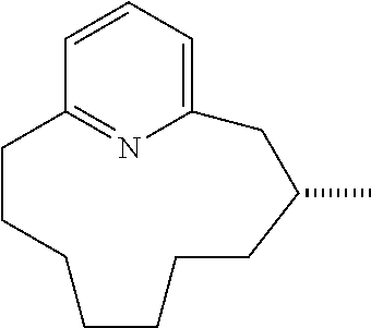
C12=CC=CC(=N1)CCCCCCCC(C)C2
